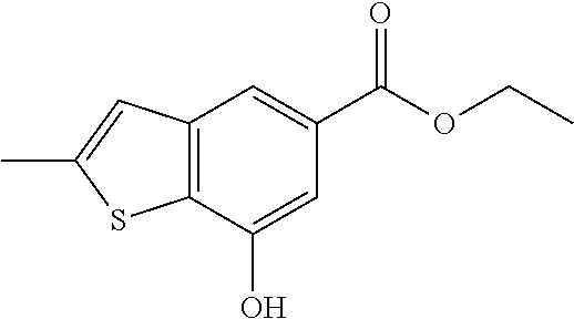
C12=C(C(O)=CC(C(OCC)=O)=C1)SC(C)=C2
